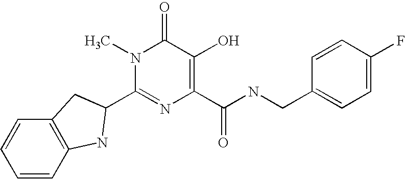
C1=CC2=C(C=C1)CC(C1=NC(C(=O)NCC3=CC=C(F)C=C3)=C(O)C(=O)N1C)N2
